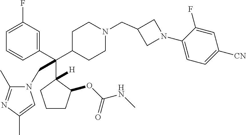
C1=C(F)C=C(C(C2CCN(CC3CN(C4=CC=C([CN])C=C4F)C3)CC2)(C2([H])C(OC(NC)=O)CCC2)CN2C(C)=NC(C)=C2)C=C1
